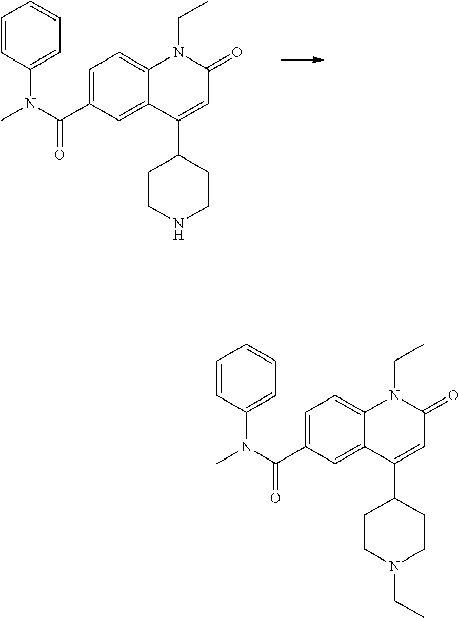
C1=C(C(N(C2=CC=CC=C2)C)=O)C=C2C(=C1)N(CC)C(=O)C=C2C1CCNCC1.C1=C(C(N(C2=CC=CC=C2)C)=O)C=C2C(=C1)N(CC)C(=O)C=C2C1CCN(CC)CC1
